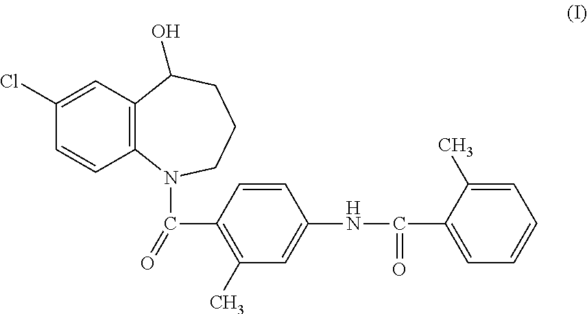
C1=C(Cl)C=CC2=C1C(O)CCCN2C(=O)C1=C(C)C=C(NC(C2=CC=CC=C2C)=O)C=C1
